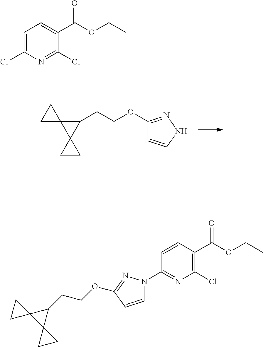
C1=C(Cl)N=C(Cl)C(C(=O)OCC)=C1.C1(CCOC2=NNC=C2)C2(C13CC3)CC2.C1=CC(OCCC2C3(C24CC4)CC3)=NN1C1=NC(Cl)=C(C(=O)OCC)C=C1
